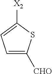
C1=C([CHO])SC([X2])=C1
